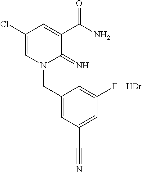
C1(Cl)=CN(CC2=CC(C#N)=CC(F)=C2)C(=N)C(C(N)=O)=C1.Br
